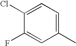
C1(Cl)=CC=C(C)C=C1F
